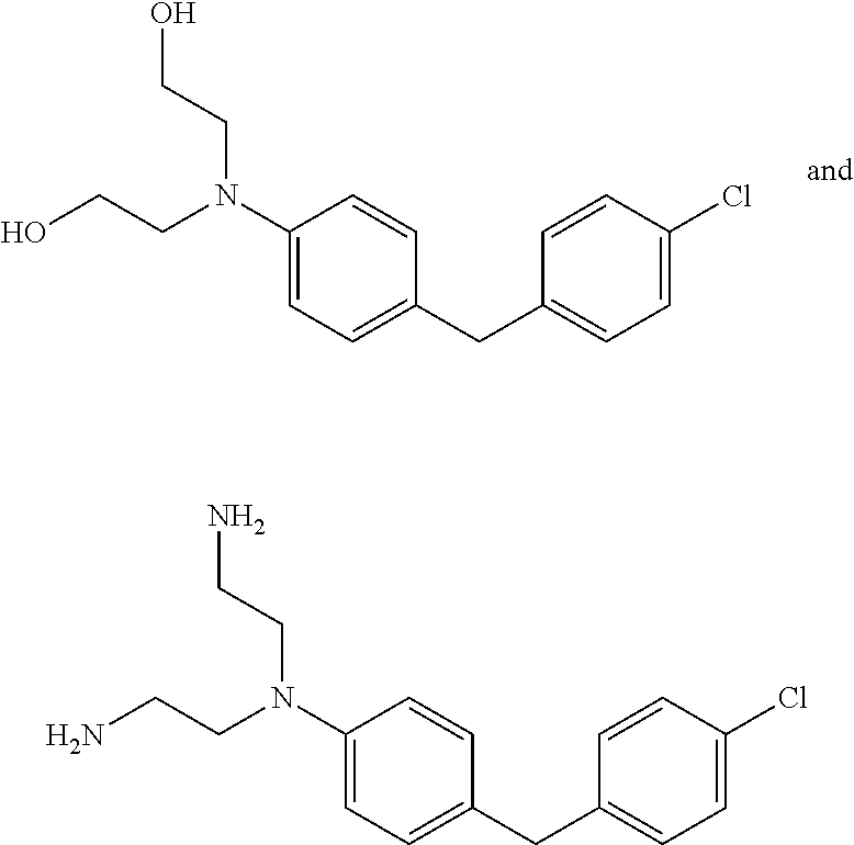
C1(N(CCO)CCO)=CC=C(CC2=CC=C(Cl)C=C2)C=C1.C1(N(CCN)CCN)=CC=C(CC2=CC=C(Cl)C=C2)C=C1
